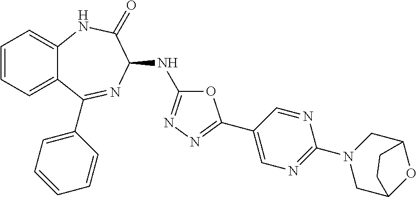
C1=CC=C2C(=C1)NC(=O)C(NC1=NN=C(C3=CN=C(N4CC5OC(C4)CC5)N=C3)O1)N=C2C1=CC=CC=C1
